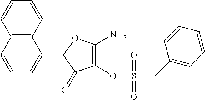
C1(C2=CC=CC3=C2C=CC=C3)C(=O)C(OS(CC2=CC=CC=C2)(=O)=O)=C(N)O1
